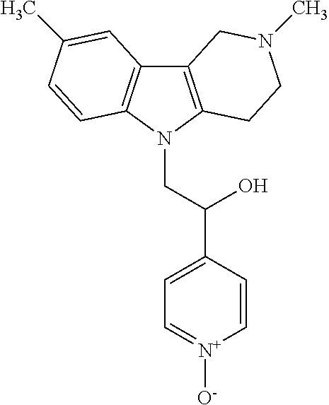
C12=C(N(CC(C3=CC=[N+]([O-])C=C3)O)C3=C1C=C(C)C=C3)CCN(C)C2
